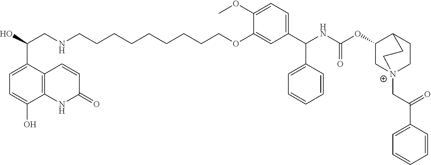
OC(CNCCCCCCCCCOC1=CC(C(NC(OC2C[N+]3(CC(C4=CC=CC=C4)=O)CCC2CC3)=O)C2=CC=CC=C2)=CC=C1OC)C1=CC=C(O)C2=C1C=CC(=O)N2
